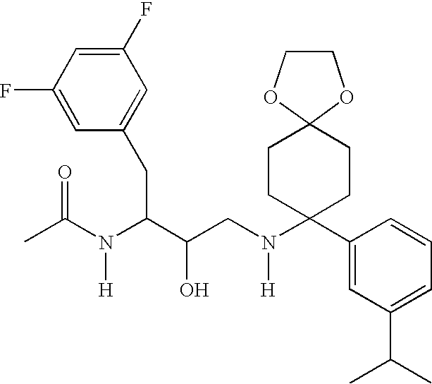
C1(F)=CC(F)=CC(CC(C(CN(C2(C3=CC(C(C)C)=CC=C3)CCC3(CC2)OCCO3)[H])O)N(C(C)=O)[H])=C1
